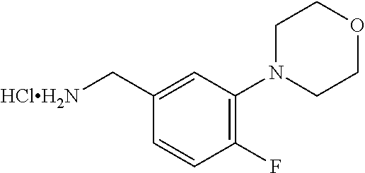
C1=CC(F)=C(N2CCOCC2)C=C1C[HClH2N]
